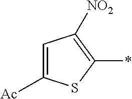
C1([Ac])=CC([NO2])=C(*)S1
